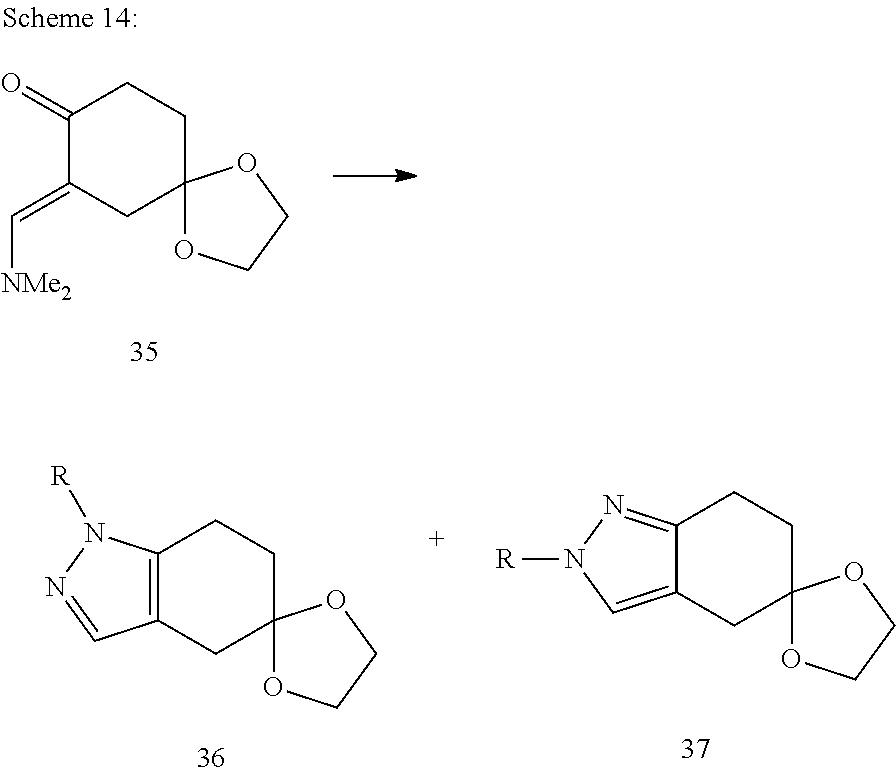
C1(=O)C(=C[NMe2])CC2(CC1)OCCO2.C12=NN([R])C=C1CC1(CC2)OCCO1.C12=C(CC3(CC1)OCCO3)C=NN2[R]
